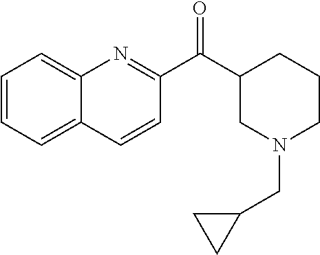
C1=CC=C2C(=C1)N=C(C(C1CN(CC3CC3)CCC1)=O)C=C2
